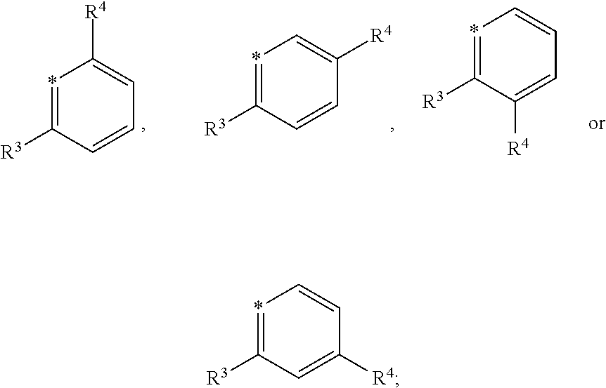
*1=C([R3])C=CC=C1[R4].*1=C([R3])C=CC([R4])=C1.*1=C([R3])C([R4])=CC=C1.*1=C([R3])C=C([R4])C=C1
